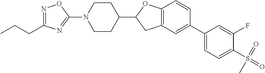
N1(C2=NC(CCC)=NO2)CCC(C2CC3=C(O2)C=CC(C2=CC=C(S(=O)(=O)C)C(F)=C2)=C3)CC1
